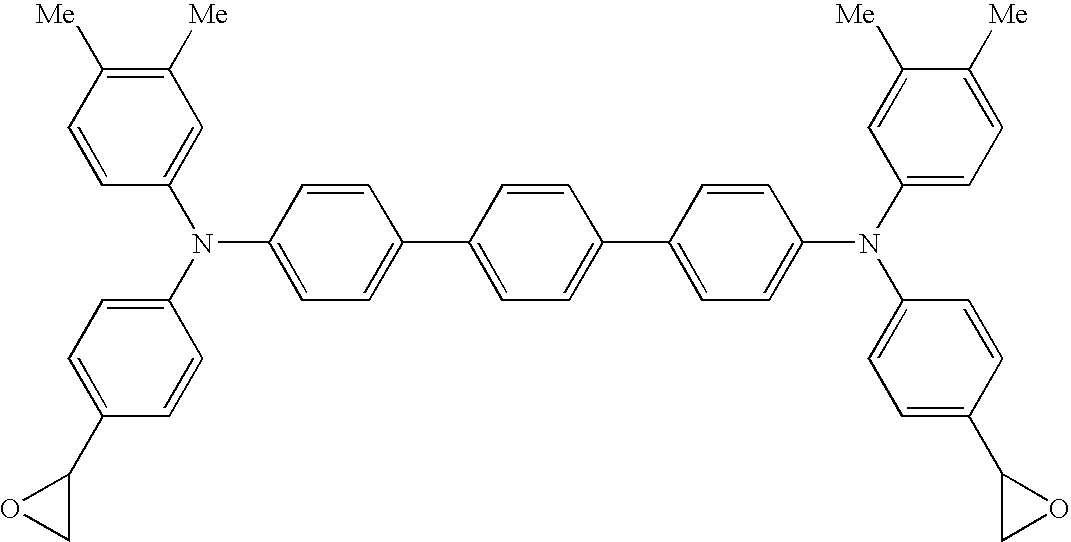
C1=C(N(C2=CC=C(C3OC3)C=C2)C2=CC([Me])=C([Me])C=C2)C=CC(C2=CC=C(C3=CC=C(N(C4=CC=C([Me])C([Me])=C4)C4=CC=C(C5CO5)C=C4)C=C3)C=C2)=C1
